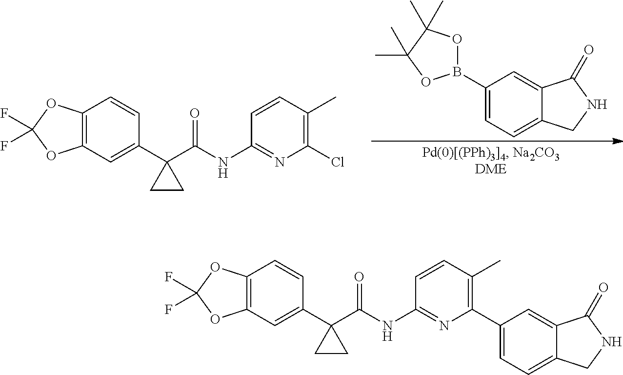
C12=C(C=C(C3(C(NC4=NC(Cl)=C(C)C=C4)=O)CC3)C=C1)OC(F)(F)O2.C1(B2OC(C)(C)C(C)(C)O2)=CC=C2C(=C1)C(=O)NC2.C12=C(C=C(C3(C(NC4=NC(C5=CC=C6C(=C5)C(=O)NC6)=C(C)C=C4)=O)CC3)C=C1)OC(F)(F)O2
